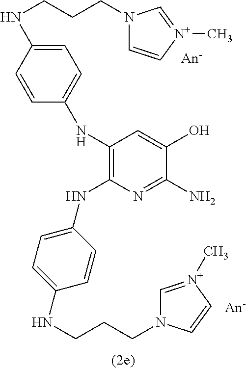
C1=C(NCCCN2C=C[N+](C)=C2)C=CC(NC2=C(NC3=CC=C(NCCCN4C=[N+](C)C=C4)C=C3)N=C(N)C(O)=C2)=C1
